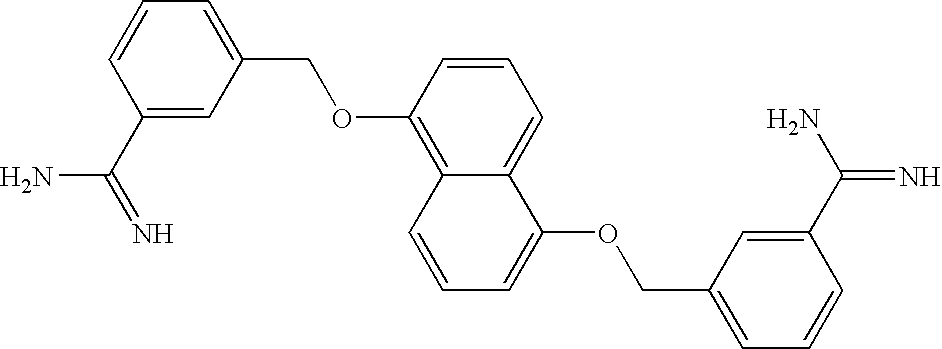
C1=CC=C(COC2=C3C(=CC=C2)C(OCC2=CC=CC(C(N)=N)=C2)=CC=C3)C=C1C(=N)N
